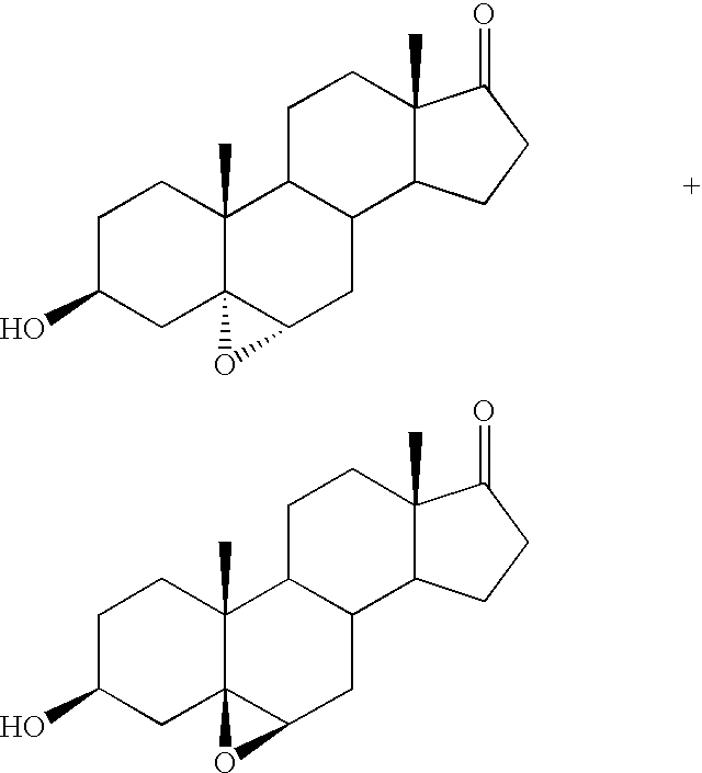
C1C(O)CC23C(C)(C1)C1C(CC2O3)C2C(C)(CC1)C(=O)CC2.C1C(O)CC23C(C)(C1)C1C(CC2O3)C2C(C)(CC1)C(=O)CC2
